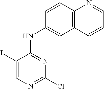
C1(I)=CN=C(Cl)N=C1NC1=CC2=C(C=C1)N=CC=C2
